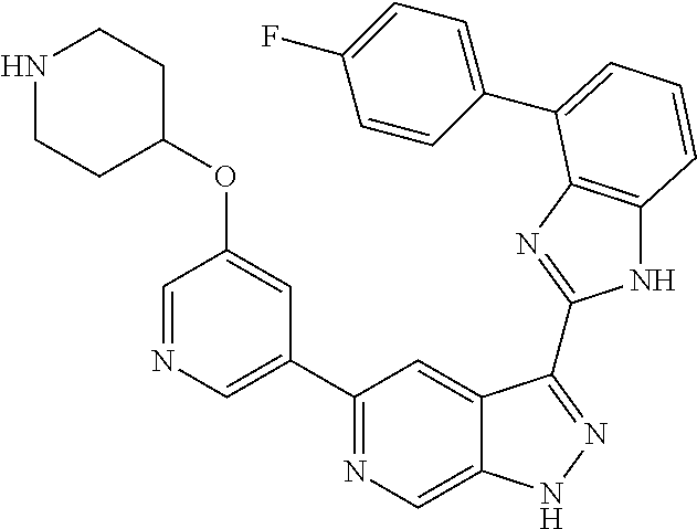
C1(C2=NC=C3C(=C2)C(C2=NC4=C(N2)C=CC=C4C2=CC=C(F)C=C2)=NN3)=CN=CC(OC2CCNCC2)=C1
